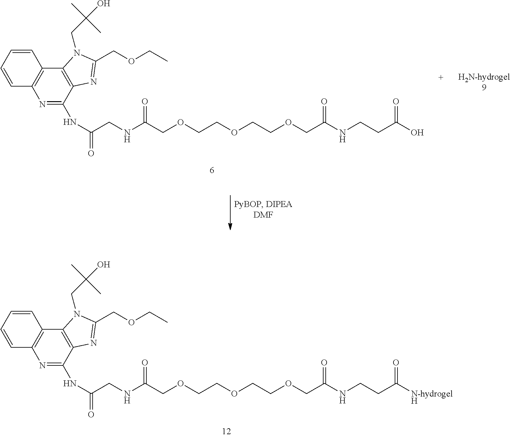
N(C(COCCOCCOCC(=O)NCCC([N-hydrogel])=O)=O)CC(=O)NC1=NC2=C(C3=C1N=C(COCC)N3CC(O)(C)C)C=CC=C2.[H].N(C(COCCOCCOCC(=O)NCCC(O)=O)=O)CC(=O)NC1=NC2=C(C3=C1N=C(COCC)N3CC(O)(C)C)C=CC=C2
